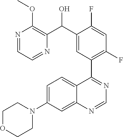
C1=C(N2CCOCC2)C=C2C(=C1)C(C1=C(F)C=C(F)C(C(O)C3=C(OC)N=CC=N3)=C1)=NC=N2
